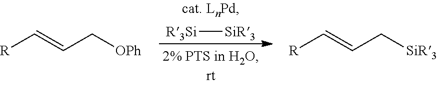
[R3Si][SiR3].[R]C=CC[OPh].[R]C=CC[SiR3]
